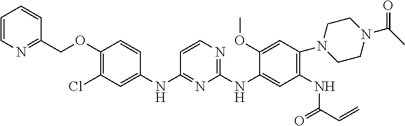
C1(COC2=C(Cl)C=C(NC3=NC(NC4=CC(NC(=O)C=C)=C(N5CCN(C(C)=O)CC5)C=C4OC)=NC=C3)C=C2)=NC=CC=C1
